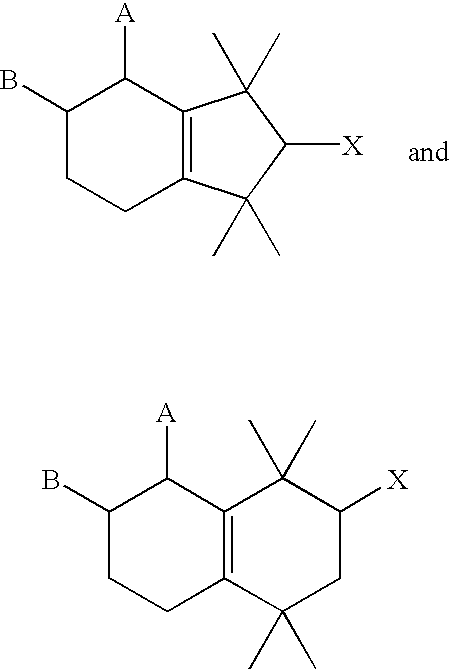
C1(B)CCC2=C(C1[A])C(C)(C)C([X])CC2(C)C.C1(B)CCC2=C(C1[A])C(C)(C)C([X])C2(C)C
